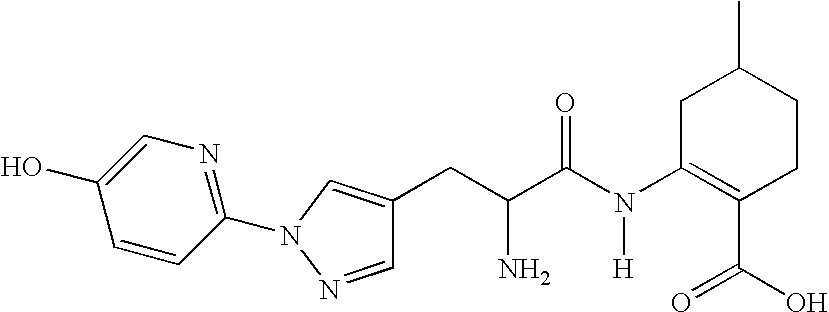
C1=CC(N2C=C(CC(C(N(C3=C(C(=O)O)CCC(C)C3)[H])=O)N)C=N2)=NC=C1O
